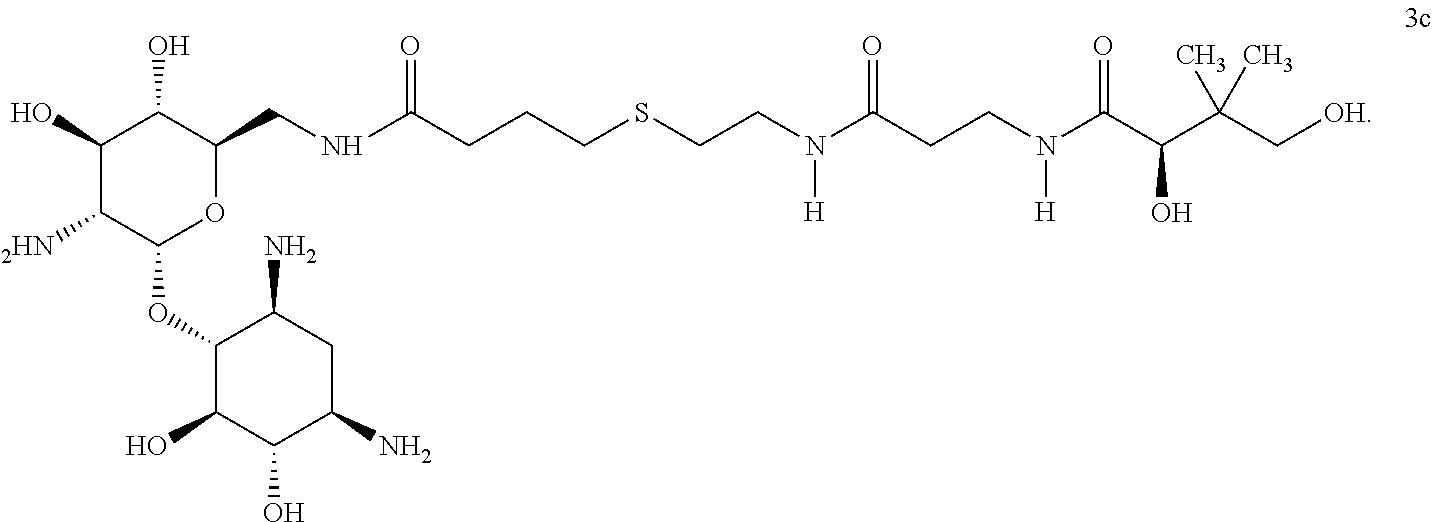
C1(O)C([2HN])C(OC2C(O)C(O)C(N)CC2N)OC(CNC(CCCSCCN(C(CCN(C(C(C(C[OH])(C)C)O)=O)[H])=O)[H])=O)C1O
